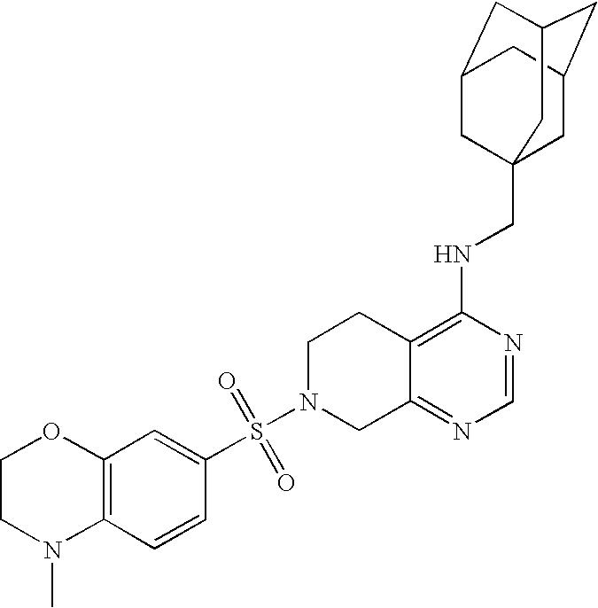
S(N1CC2=NC=NC(NCC34CC5CC(CC(C3)C5)C4)=C2CC1)(=O)(C1=CC2=C(C=C1)N(C)CCO2)=O
